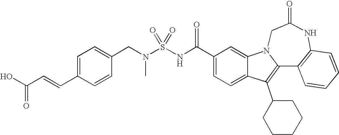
C1(C(NS(N(CC2=CC=C(C=CC(O)=O)C=C2)C)(=O)=O)=O)=CC=C2C(=C1)N1C(=C2C2CCCCC2)C2=C(NC(=O)C1)C=CC=C2
